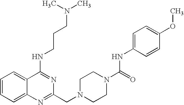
C1=CC=C2C(=C1)N=C(CN1CCN(C(=O)NC3=CC=C(OC)C=C3)CC1)N=C2NCCCN(C)C
